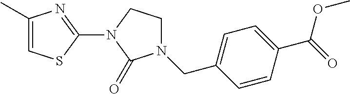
C1(C)=CSC(N2C(=O)N(CC3=CC=C(C(=O)OC)C=C3)CC2)=N1
